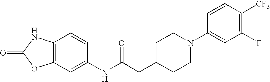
O=C1OC2=C(N1)C=CC(NC(CC1CCN(C3=CC(F)=C([CF3])C=C3)CC1)=O)=C2
